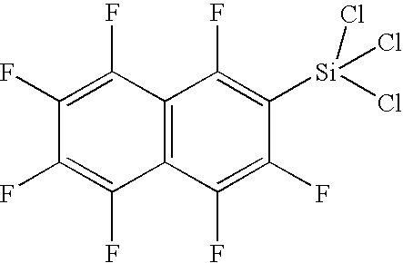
C12=C(C(F)=C(F)C(F)=C1F)C(F)=C(F)C([Si](Cl)(Cl)Cl)=C2F
